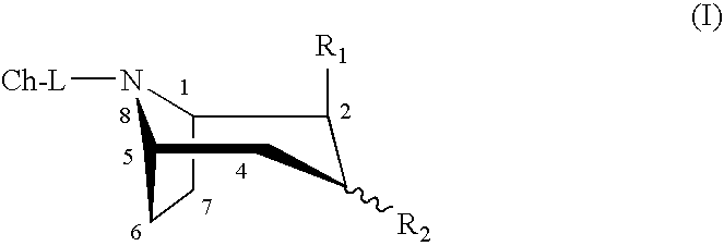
C12CCC(N1[Ch-L])CC([R2])C2[R1]
